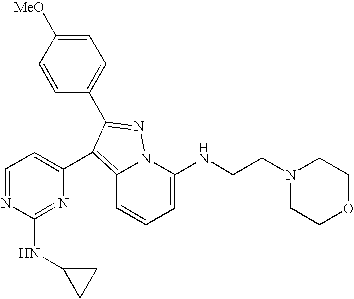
C1=C(NCCN2CCOCC2)N2C(=C(C3=CC=NC(NC4CC4)=N3)C(C3=CC=C([MeO])C=C3)=N2)C=C1
